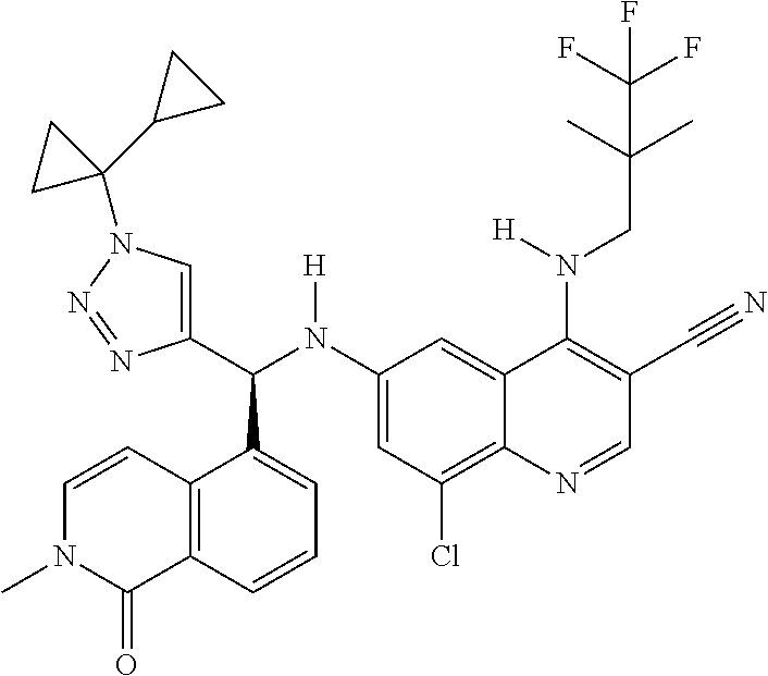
C1(N(C(C2=CN(C3(C4CC4)CC3)N=N2)C2=CC=CC3=C2C=CN(C)C3=O)[H])=CC(Cl)=C2C(=C1)C(N(CC(C)(C)C(F)(F)F)[H])=C(C#N)C=N2
